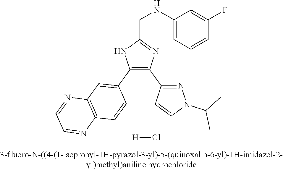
C1(NCC2=NC(C3=NN(C(C)C)C=C3)=C(C3=CC4=C(C=C3)N=CC=N4)N2)=CC=CC(F)=C1.[H]Cl
